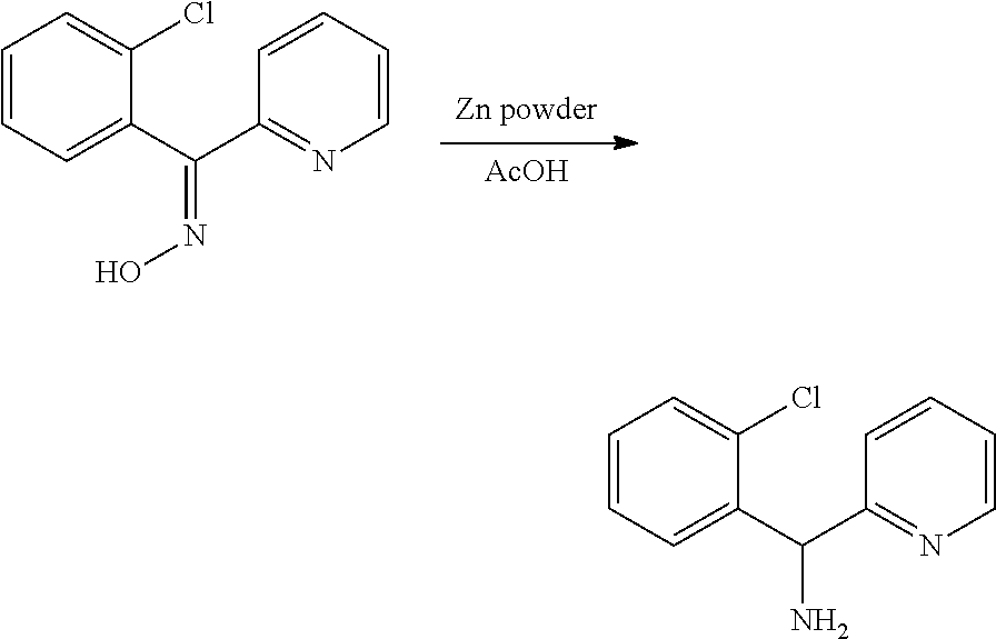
[AcOH].[Zn powder].C1=CC=C(C(C2=NC=CC=C2)=NO)C(Cl)=C1.C1=CC=C(C(C2=NC=CC=C2)N)C(Cl)=C1
